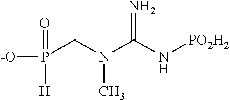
[-O]P(CN(C(N[PO2H2])=N)C)(=O)[H]
